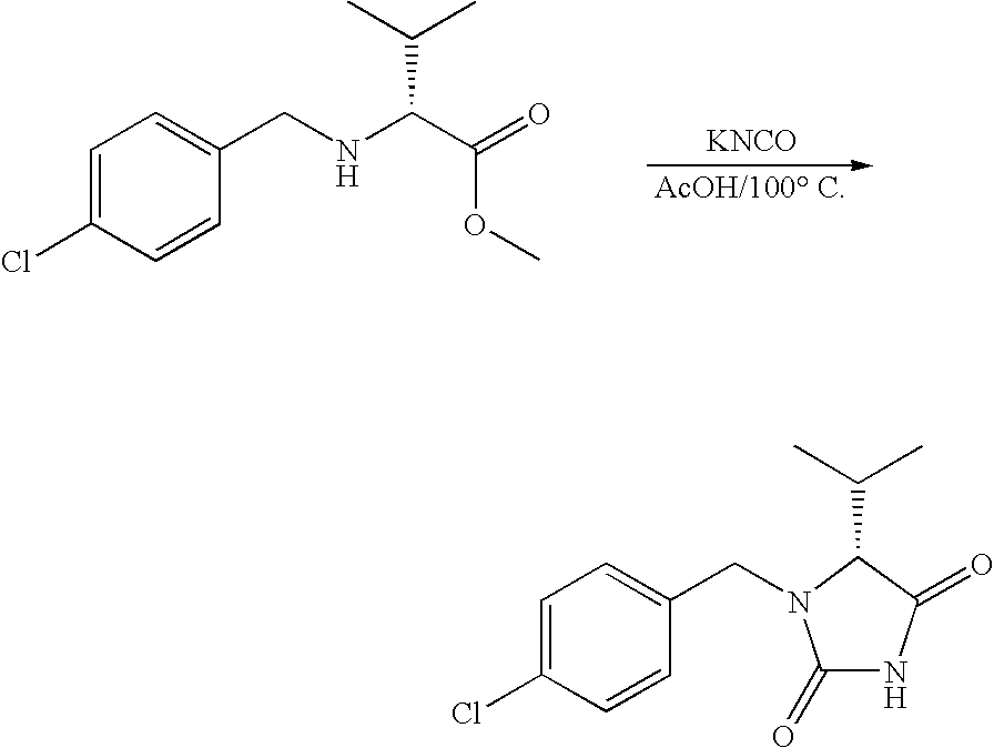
[KNCO].C1=C(Cl)C=CC(CNC(C(=O)OC)C(C)C)=C1.C1=C(Cl)C=CC(CN2C(=O)NC(=O)C2C(C)C)=C1
